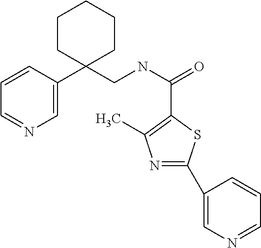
C1=C(C2(CNC(C3=C(C)N=C(C4=CN=CC=C4)S3)=O)CCCCC2)C=CC=N1
